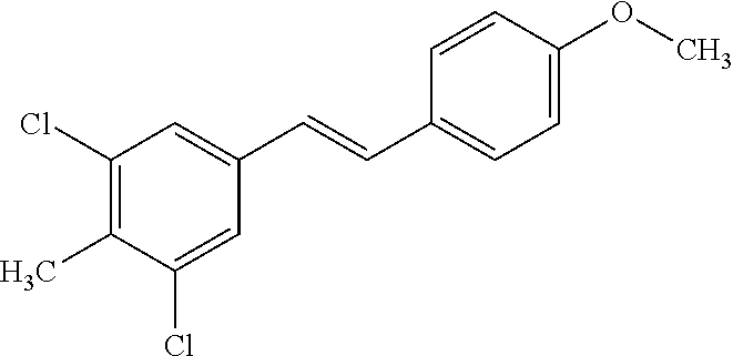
C1(Cl)=C(C)C(Cl)=CC(C=CC2=CC=C(OC)C=C2)=C1
